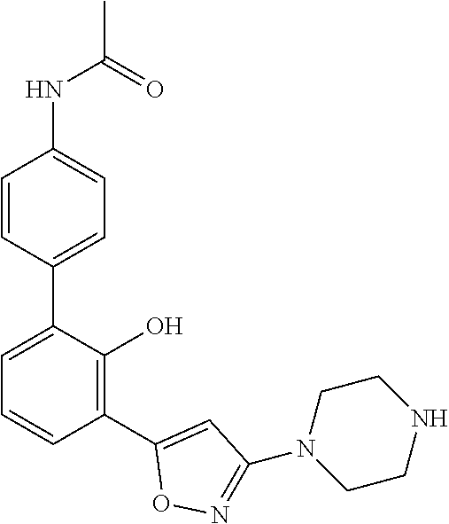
N(C1=CC=C(C2=CC=CC(C3=CC(N4CCNCC4)=NO3)=C2O)C=C1)C(C)=O
